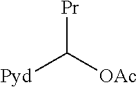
[Pr]C([OAc])[Pyd]
